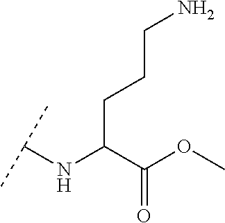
C(C(C(OC)=O)NC(C)C)CCN
